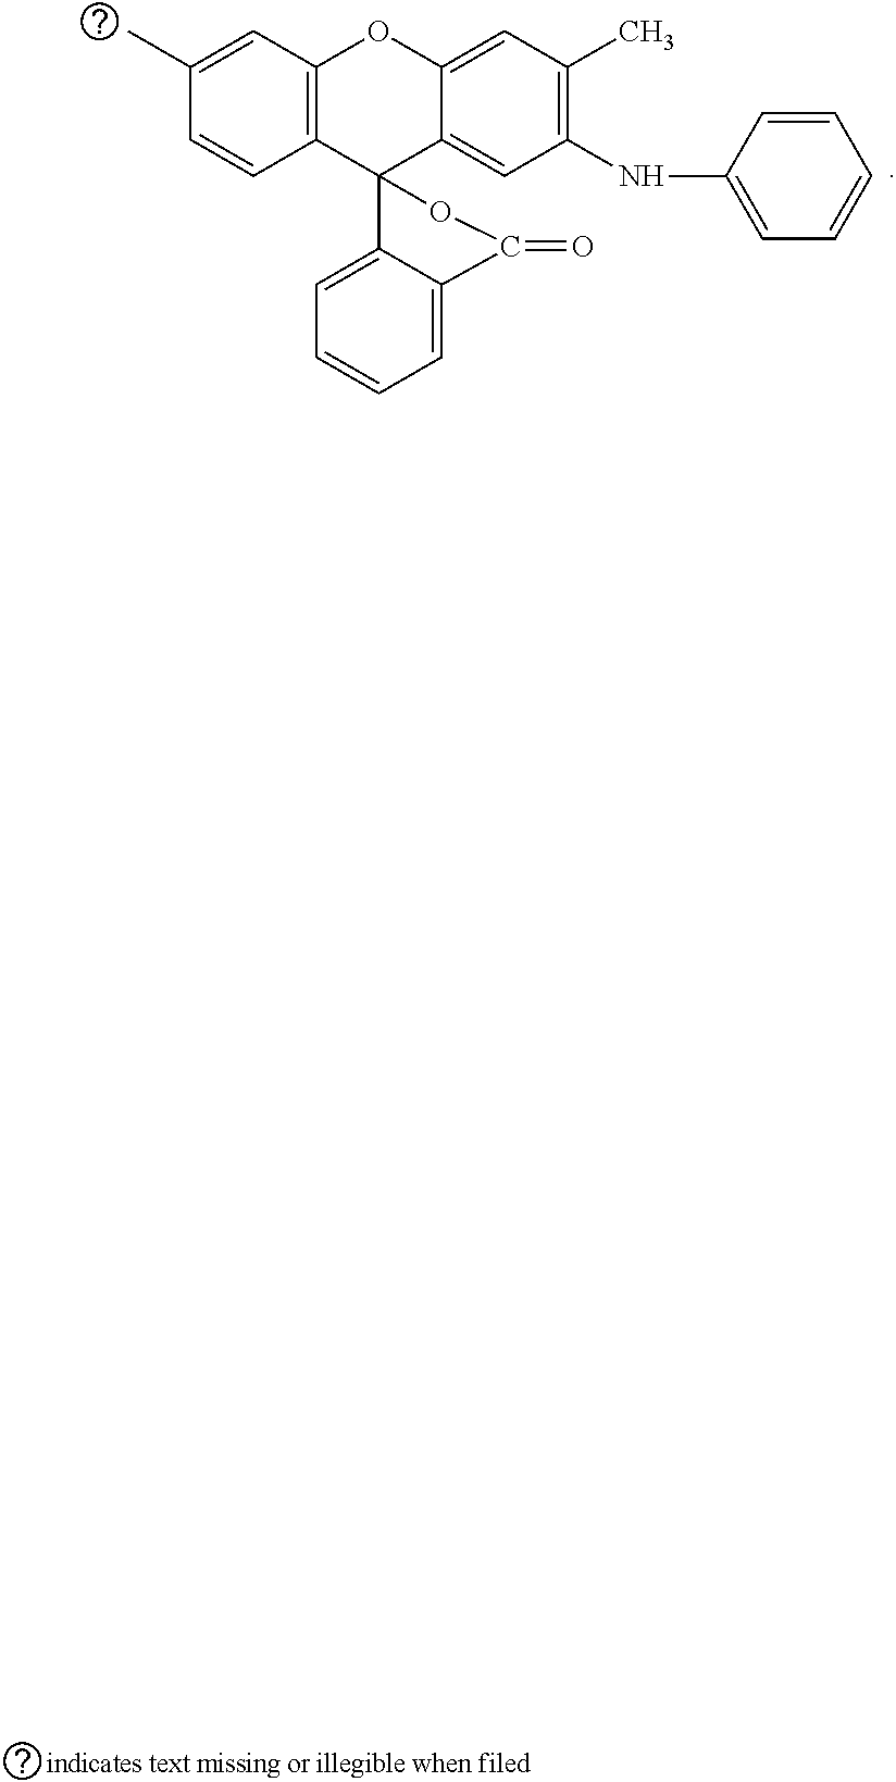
C12=CC(C)=C(NC3=CC=CC=C3)C=C1C1(C3=C(O2)C=C(C)C=C3)C2=CC=CC=C2C(=O)O1
